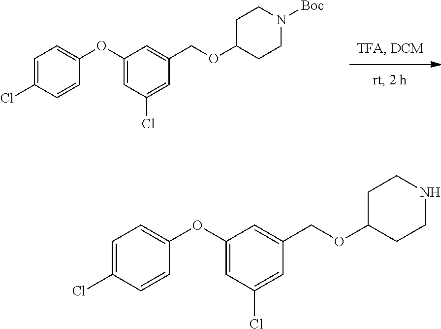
O(C1=CC=C(Cl)C=C1)C1=CC(Cl)=CC(COC2CCN([Boc])CC2)=C1.O(C1=CC=C(Cl)C=C1)C1=CC(Cl)=CC(COC2CCNCC2)=C1
